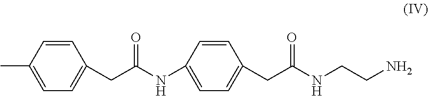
C1(CC(NC2=CC=C(CC(NCCN)=O)C=C2)=O)=CC=C(C)C=C1
